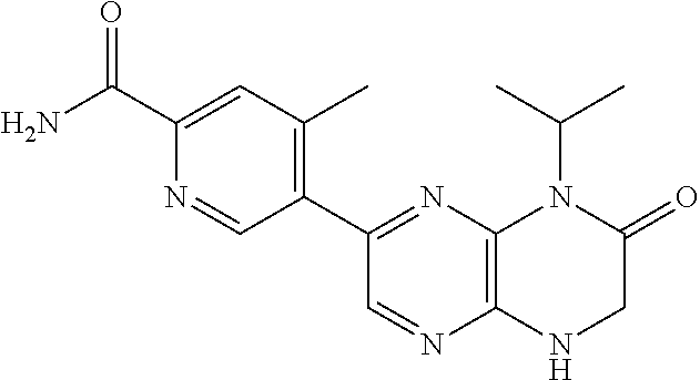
C1(C(=O)N)=CC(C)=C(C2=NC3=C(N=C2)NCC(=O)N3C(C)C)C=N1
